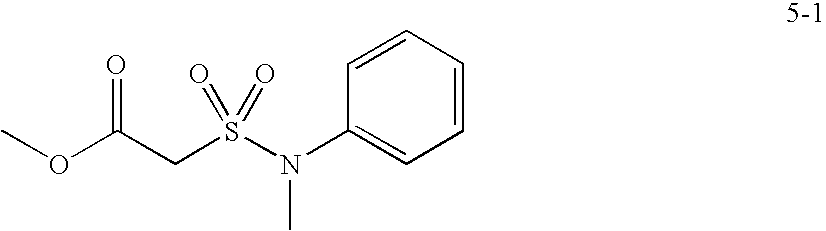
COC(CS(N(C1=CC=CC=C1)C)(=O)=O)=O
